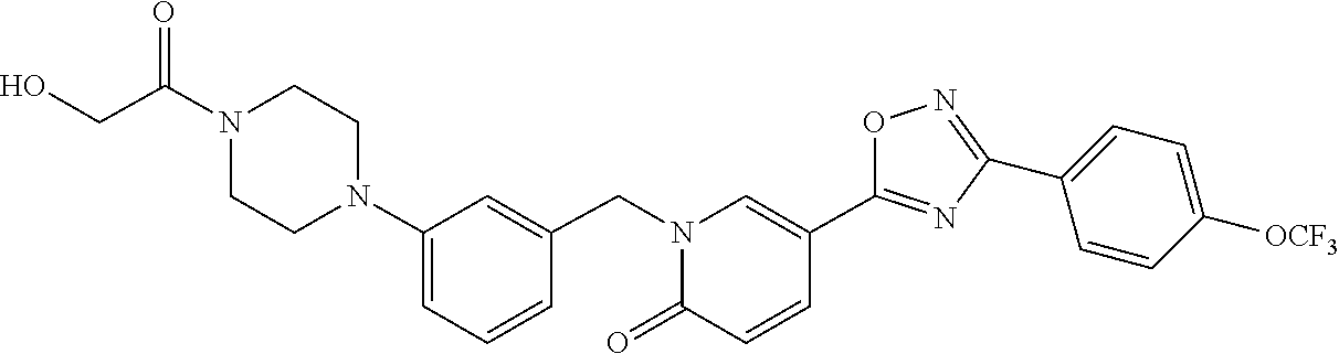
C1(N2CCN(C(CO)=O)CC2)=CC=CC(CN2C=C(C3=NC(C4=CC=C([OCF3])C=C4)=NO3)C=CC2=O)=C1
